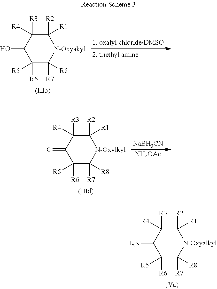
C1([R6])([R5])C([R7])([R8])[N-Oxyakyl]C([R2])([R1])C([R3])([R4])C1O.C1([R6])([R5])C([R7])([R8])[N-Oxylkyl]C([R2])([R1])C([R3])([R4])C1=O.[NaBH3CN].[NH4OAc].C1([R6])([R5])C([R7])([R8])[N-Oxyalkyl]C([R2])([R1])C([R3])([R4])C1N
